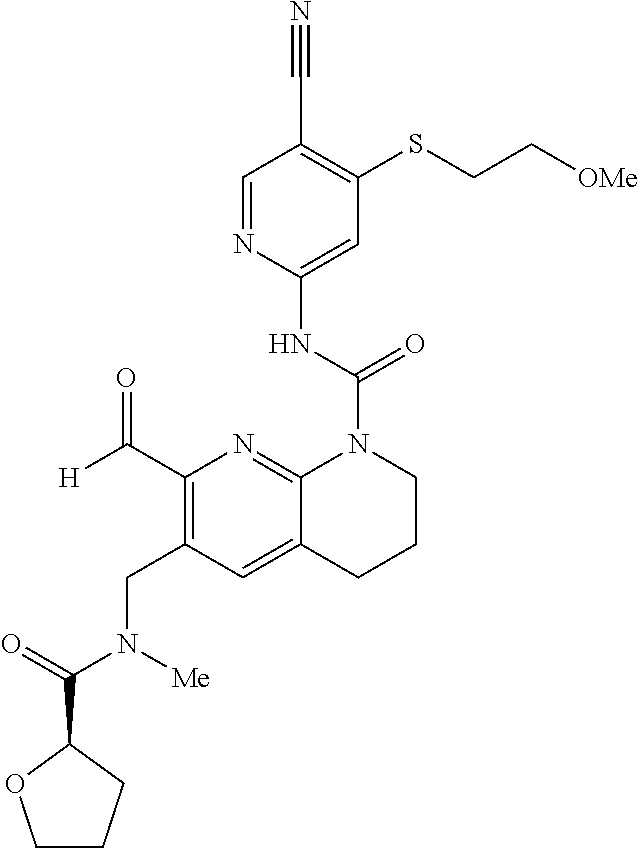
C1=NC(NC(N2C3=NC(C([H])=O)=C(CN(C(=O)C4OCCC4)[Me])C=C3CCC2)=O)=CC(SCC[OMe])=C1C#N
